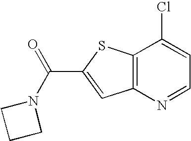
N1(C(=O)C2=CC3=C(S2)C(Cl)=CC=N3)CCC1
